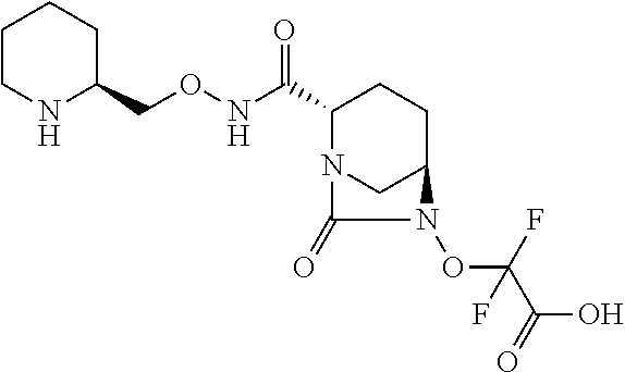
C1(CONC(C2N3CC(CC2)N(OC(C(O)=O)(F)F)C3=O)=O)CCCCN1
